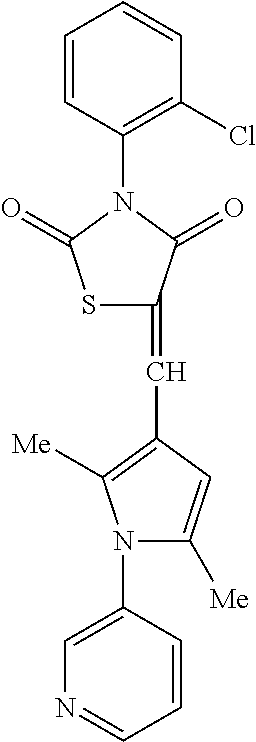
C1(N2C(=O)SC(=CC3=C([Me])N(C4=CN=CC=C4)C([Me])=C3)C2=O)=C(Cl)C=CC=C1
